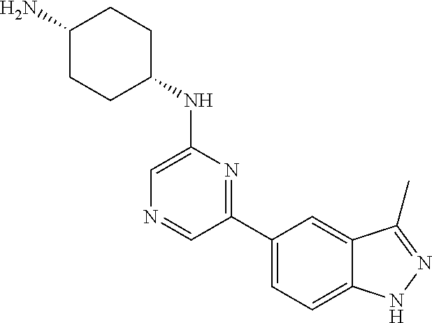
C1(C2=CC=C3C(=C2)C(C)=NN3)=NC(NC2CCC(N)CC2)=CN=C1
